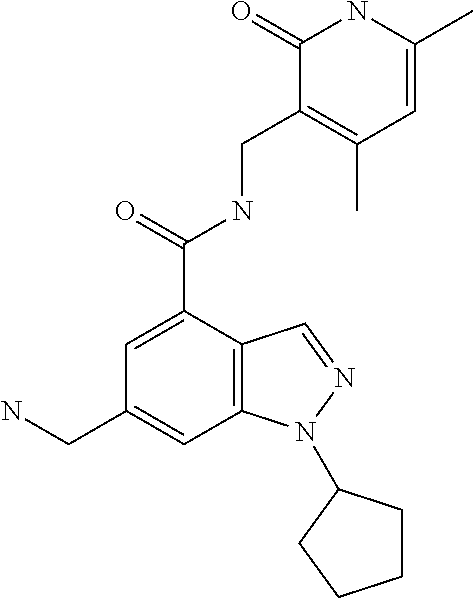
C1(CN)=CC2=C(C(C(=O)NCC3=C(C)C=C(C)NC3=O)=C1)C=NN2C1CCCC1
